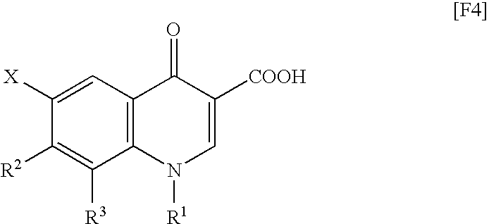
C1=C([X])C([R2])=C([R3])C2=C1C(=O)C([COOH])=CN2[R1]
